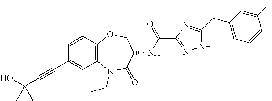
C1=CC2=C(C=C1C#CC(C)(O)C)N(CC)C(=O)C(NC(C1=NNC(CC3=CC=CC(F)=C3)=N1)=O)CO2
